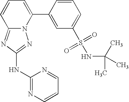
N12C(=NC(NC3=NC=CC=N3)=N1)C=CC=C2C1=CC(S(=O)(=O)NC(C)(C)C)=CC=C1
